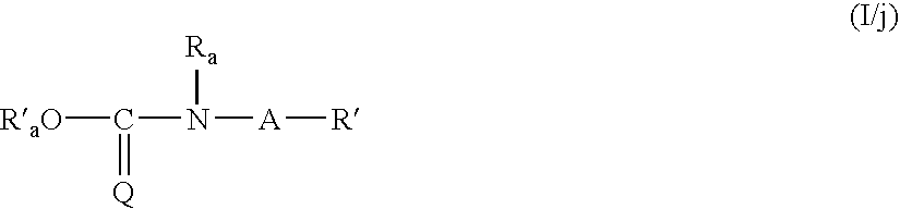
C(N([A][R])[Ra])(=[Q])[RaO]
